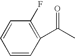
C1=CC(C(C)=O)=C(F)C=C1
